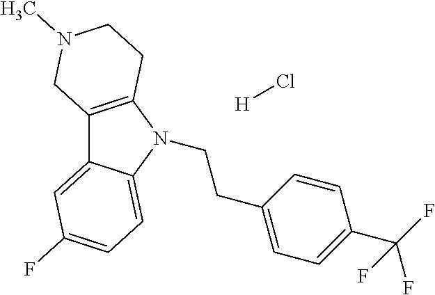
C12=C(N(CCC3=CC=C(C(F)(F)F)C=C3)C3=CC=C(F)C=C13)CCN(C)C2.[H]Cl
